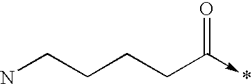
NCCCCC(=O)->*
